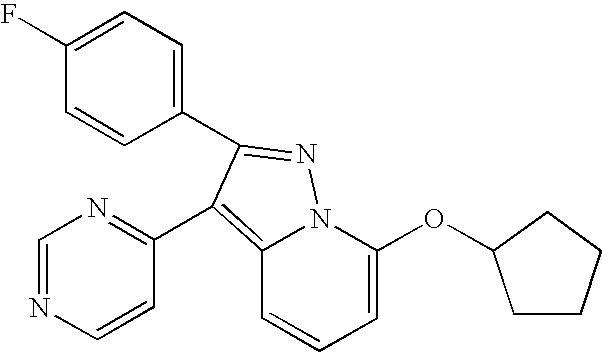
C12=C(C3=NC=NC=C3)C(C3=CC=C(F)C=C3)=NN1C(OC1CCCC1)=CC=C2
